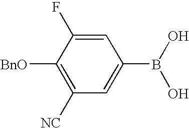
C1([BnO])=C([NC])C=C(B(O)O)C=C1F
